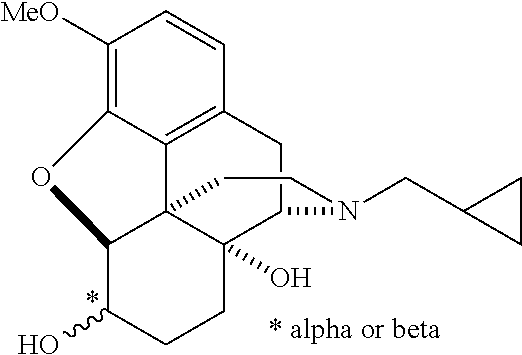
C1([MeO])=C2C3=C(C=C1)CC1C4(O)C3(C(C(O)CC4)O2)CCN1CC1CC1
